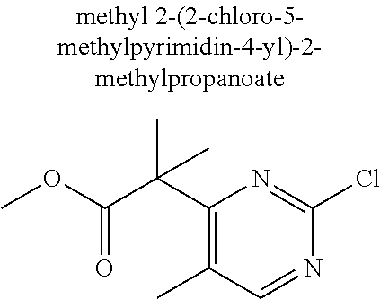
C1(C(C(OC)=O)(C)C)=C(C)C=NC(Cl)=N1
